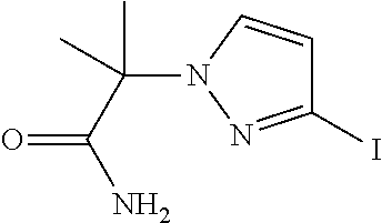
C1(I)=NN(C(C(=O)N)(C)C)C=C1
